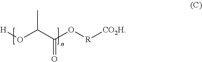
O(C(C(O[R][CO2H])=O)C)[H]
